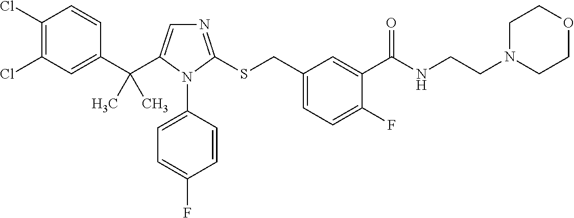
C1(C(C2=CN=C(SCC3=CC=C(F)C(C(NCCN4CCOCC4)=O)=C3)N2C2=CC=C(F)C=C2)(C)C)=CC(Cl)=C(Cl)C=C1
